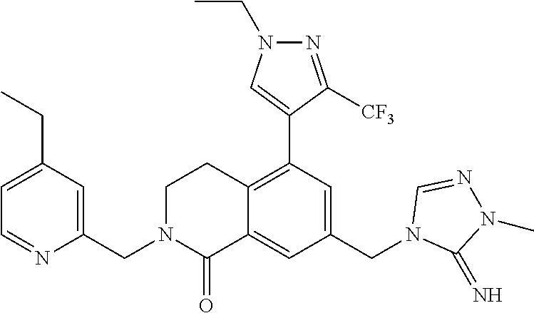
C1=C(CC)C=C(CN2CCC3=C(C4=CN(CC)N=C4[CF3])C=C(CN4C(=N)N(C)N=C4)C=C3C2=O)N=C1
